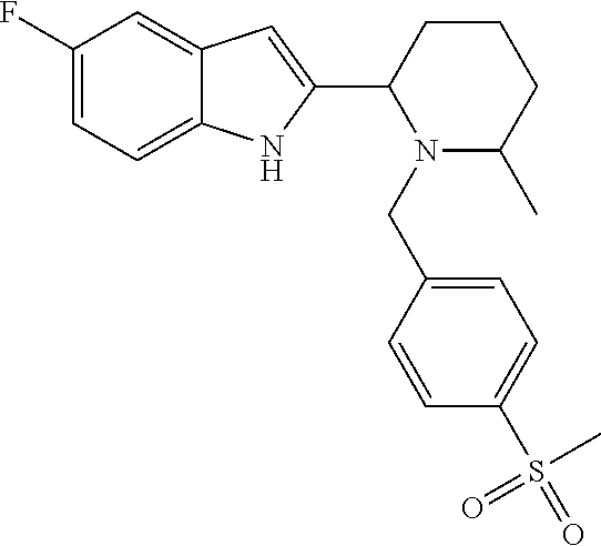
C1(F)=CC=C2C(=C1)C=C(C1CCCC(C)N1CC1=CC=C(S(=O)(=O)C)C=C1)N2
